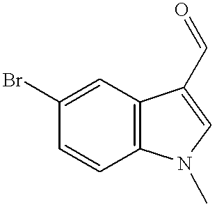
C1(Br)=CC2=C(C=C1)N(C)C=C2C=O
